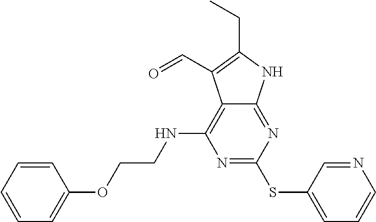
N1=C(SC2=CC=CN=C2)N=C2C(=C1NCCOC1=CC=CC=C1)C(C=O)=C(CC)N2
